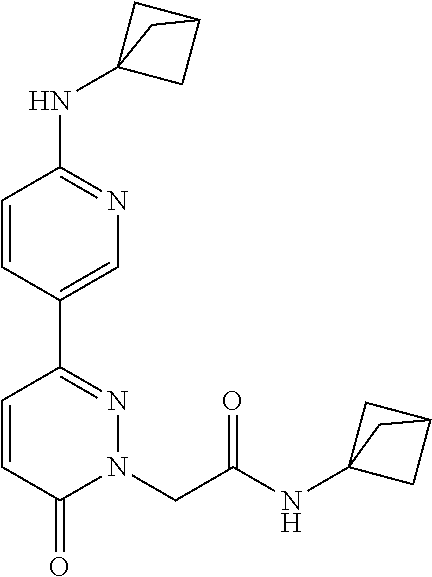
N(C1=NC=C(C2=NN(CC(=O)NC34CC(C3)C4)C(=O)C=C2)C=C1)C12CC(C1)C2
